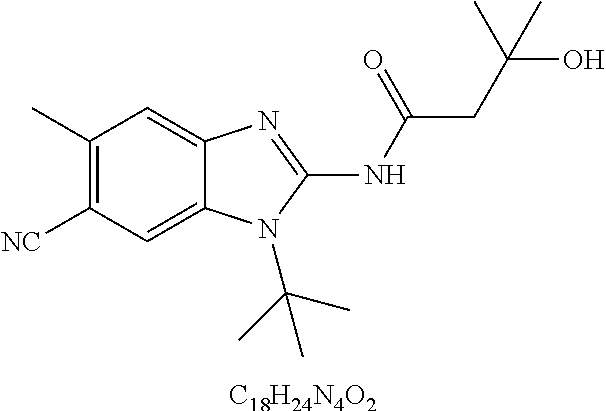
[C18H24N4O2].C1(C)=C([NC])C=C2C(=C1)N=C(NC(=O)CC(O)(C)C)N2C(C)(C)C
